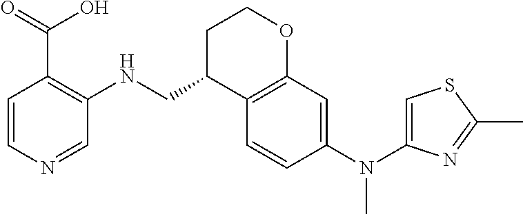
C1=CN=CC(NCC2C3=C(OCC2)C=C(N(C)C2=CSC(C)=N2)C=C3)=C1C(=O)O
